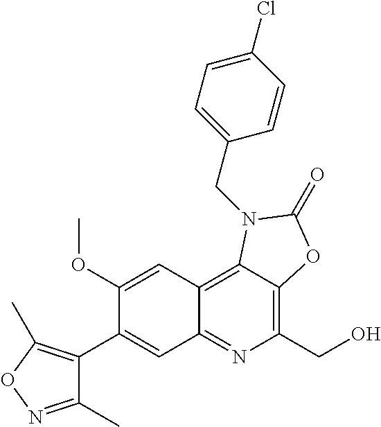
C1(OC)=CC2=C3C(=C(CO)N=C2C=C1C1=C(C)ON=C1C)OC(=O)N3CC1=CC=C(Cl)C=C1
